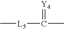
[L5](C(C)=[Y4])C
